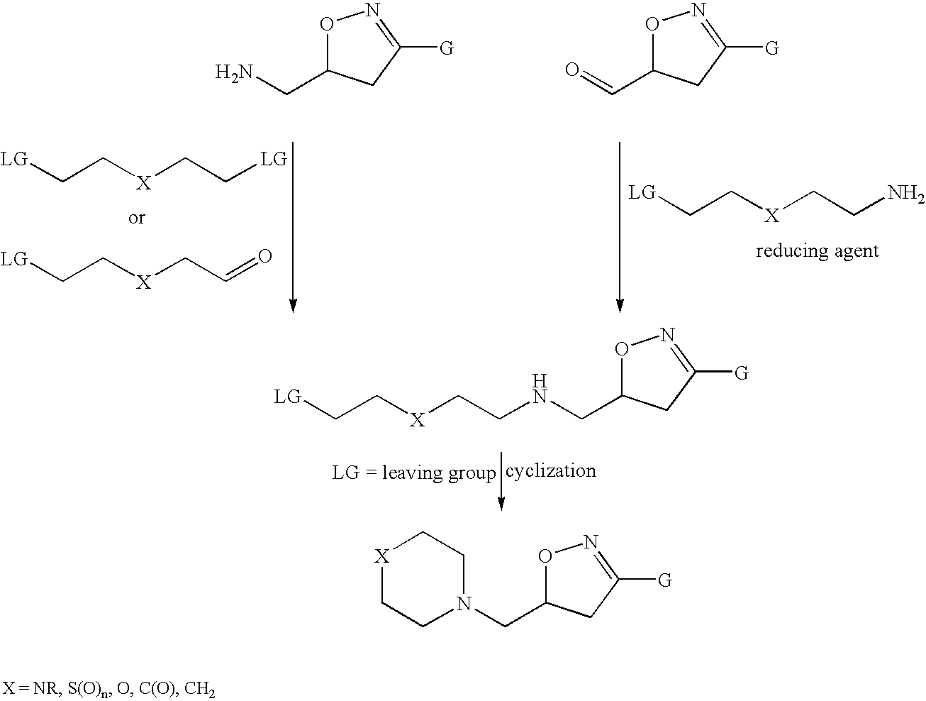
[LG]CC[X]CC[LG].[LG]CC[X]CC=O.O1C(CN)CC([G])=N1.O1C(C=O)CC([G])=N1.[LG]CC[X]CCN.O1C(CNCC[X]CC[LG])CC([G])=N1.O1C(CN2CC[X]CC2)CC([G])=N1
